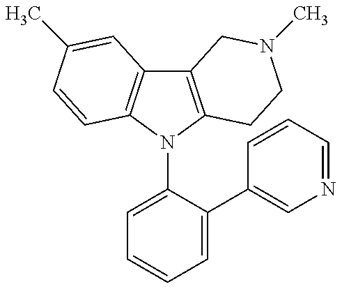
C12=C(N(C3=CC=CC=C3C3=CN=CC=C3)C3=C1C=C(C)C=C3)CCN(C)C2
